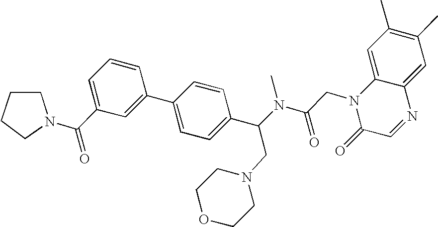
C1CCCN1C(C1=CC=CC(C2=CC=C(C(N(C(CN3C(=O)C=NC4=CC(C)=C(C)C=C34)=O)C)CN3CCOCC3)C=C2)=C1)=O
